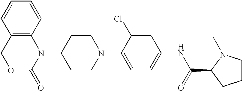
C12=C(C=CC=C1)N(C1CCN(C3=CC=C(NC(C4CCCN4C)=O)C=C3Cl)CC1)C(=O)OC2
